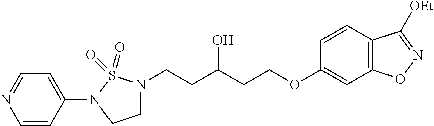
C(C(CCOC1=CC2=C(C=C1)C([OEt])=NO2)O)CN1CCN(C2=CC=NC=C2)S1(=O)=O
